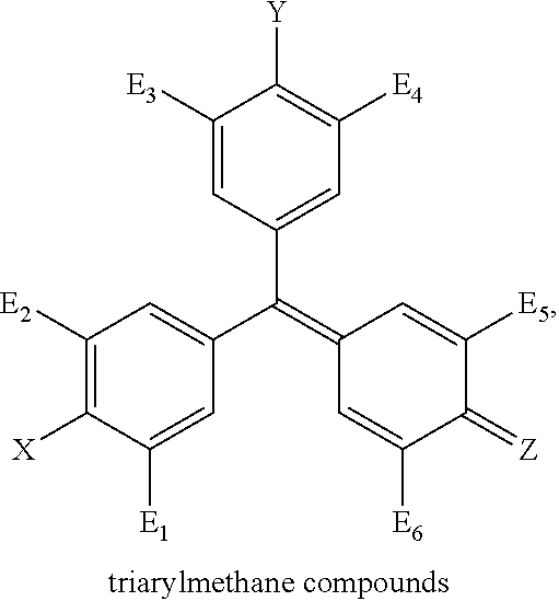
C1(C(=C2C=C([E6])C(=[Z])C([E5])=C2)C2=CC([E4])=C([Y])C([E3])=C2)=CC([E2])=C([X])C([E1])=C1
